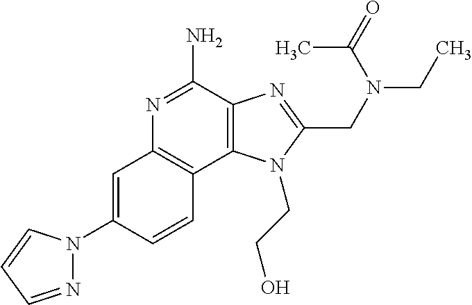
C1=C(N2N=CC=C2)C=CC2=C1N=C(N)C1=C2N(CCO)C(CN(CC)C(=O)C)=N1
